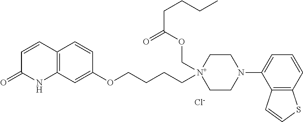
C12=C(C=C(OCCCC[N+]3(COC(=O)CCCC)CCN(C4=CC=CC5=C4C=CS5)CC3)C=C1)NC(=O)C=C2.[Cl-]
